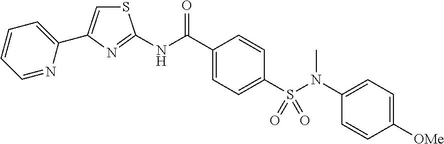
C1(C(NC2=NC(C3=CC=CC=N3)=CS2)=O)=CC=C(S(N(C)C2=CC=C([OMe])C=C2)(=O)=O)C=C1
